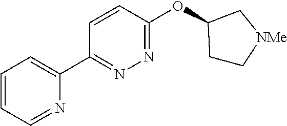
C1=CC=NC(C2=NN=C(OC3CC[NMe]C3)C=C2)=C1
